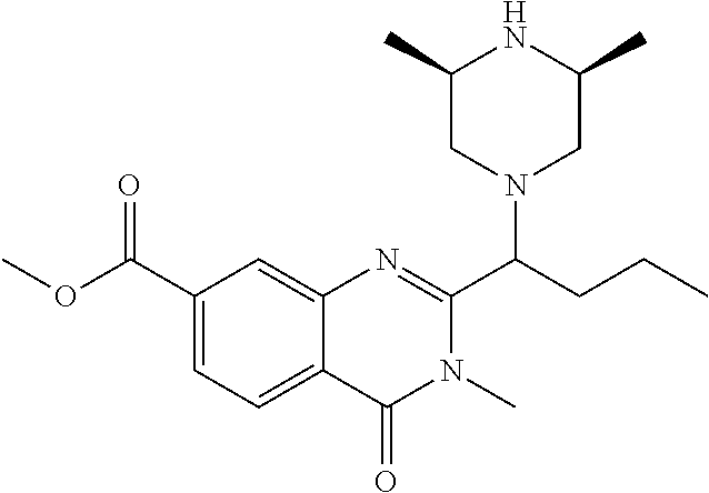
C1(C)CN(C(CCC)C2=NC3=CC(C(OC)=O)=CC=C3C(=O)N2C)CC(C)N1
